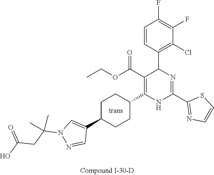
C1(F)=C(F)C=CC(C2N=C(C3=NC=CS3)NC(C3CCC(C4=CN(C(CC(O)=O)(C)C)N=C4)CC3)=C2C(OCC)=O)=C1Cl
